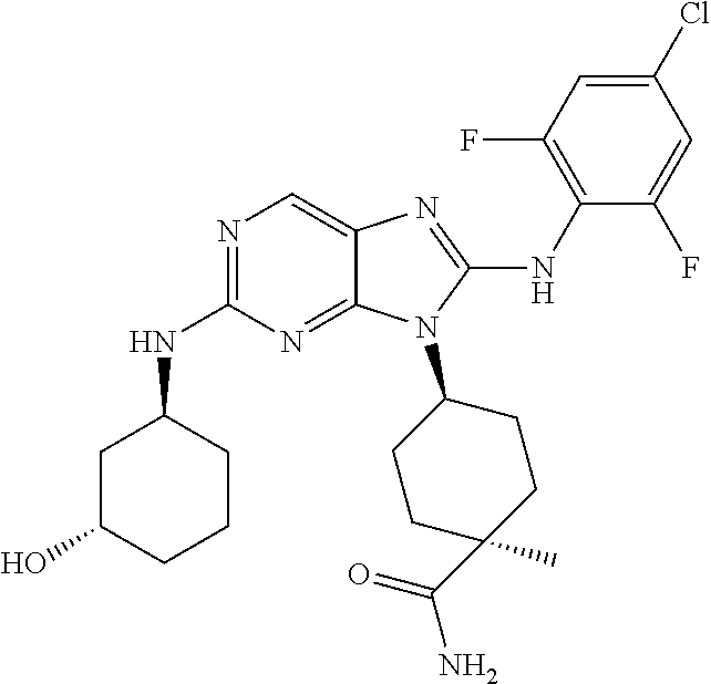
N1=C(NC2CC(O)CCC2)N=C2C(=C1)N=C(NC1=C(F)C=C(Cl)C=C1F)N2C1CCC(C)(C(=O)N)CC1
